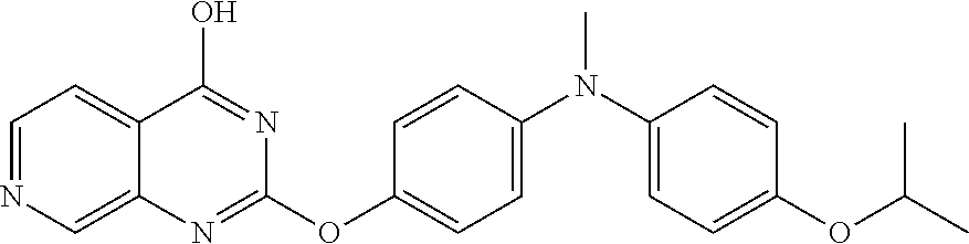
C1=NC=C2C(=C1)C(O)=NC(OC1=CC=C(N(C3=CC=C(OC(C)C)C=C3)C)C=C1)=N2
